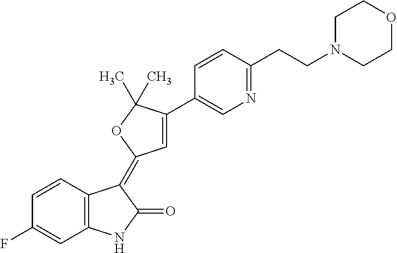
C1=CC2=C(C=C1F)NC(=O)C2=C1C=C(C2=CN=C(CCN3CCOCC3)C=C2)C(C)(C)O1
